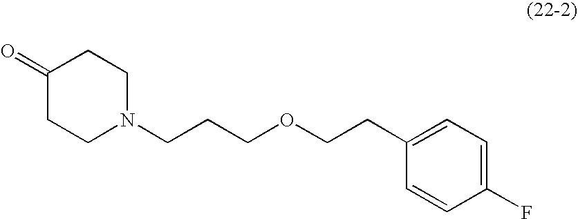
C1CN(CCCOCCC2=CC=C(F)C=C2)CCC1=O
